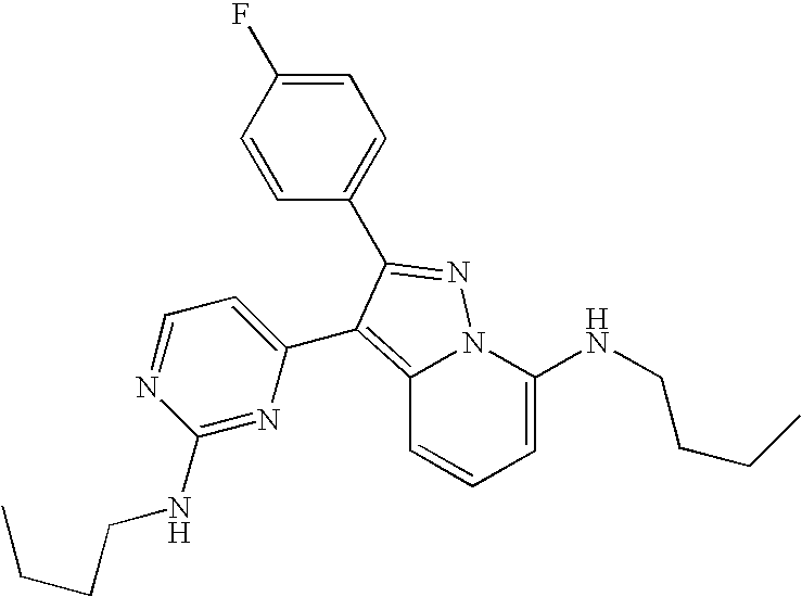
C12=C(C3=CC=NC(NCCCC)=N3)C(C3=CC=C(F)C=C3)=NN1C(NCCCC)=CC=C2
